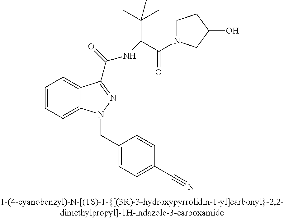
C1=CC=C2C(=C1)C(C(=O)NC(C(C)(C)C)C(=O)N1CCC(O)C1)=NN2CC1=CC=C(C#N)C=C1
